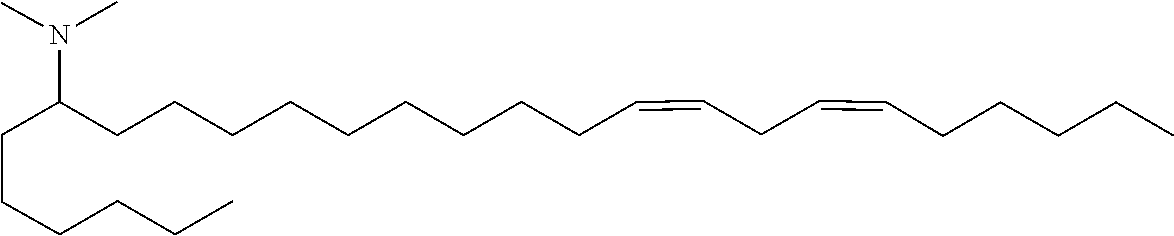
C(CCC(N(C)C)CCCCCCCCCC=CCC=CCCCCC)CCC
